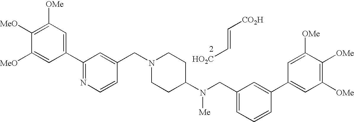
C1(C2=NC=CC(CN3CCC(N(CC4=CC=CC(C5=CC([OMe])=C([OMe])C([OMe])=C5)=C4)[Me])CC3)=C2)=CC([OMe])=C([MeO])C([MeO])=C1.[HO2C]C=C[CO2H]
